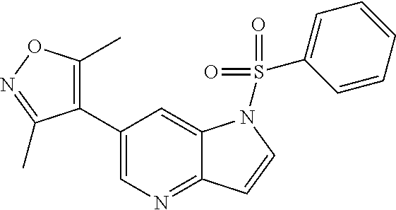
C1(C2=C(C)ON=C2C)=CN=C2C(=C1)N(S(=O)(=O)C1=CC=CC=C1)C=C2
